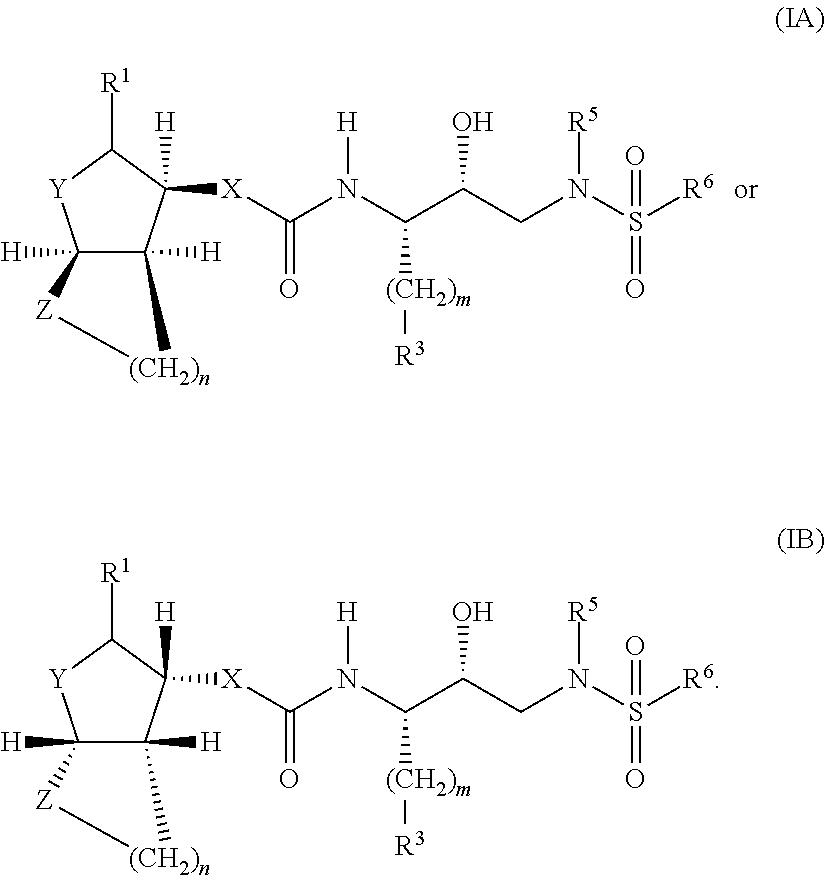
C12([H])C([H])(C([H])([X]C(N([H])C(C(CN(S([R6])(=O)=O)[R5])O)[(CH2)m][R3])=O)C([R1])[Y]1)[(CH2)n][Z]2.C12([H])C([H])(C([H])([X]C(N([H])C(C(CN(S([R6])(=O)=O)[R5])O)[(CH2)m][R3])=O)C([R1])[Y]1)[(CH2)n][Z]2
